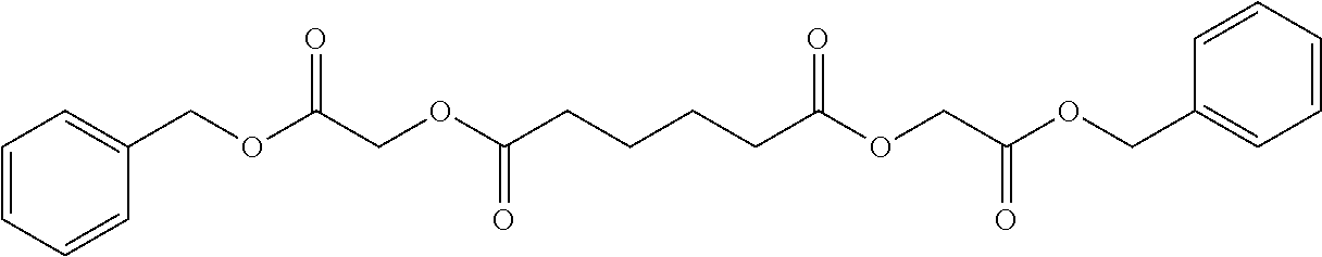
C1=CC=CC(COC(COC(CCCCC(OCC(OCC2=CC=CC=C2)=O)=O)=O)=O)=C1
